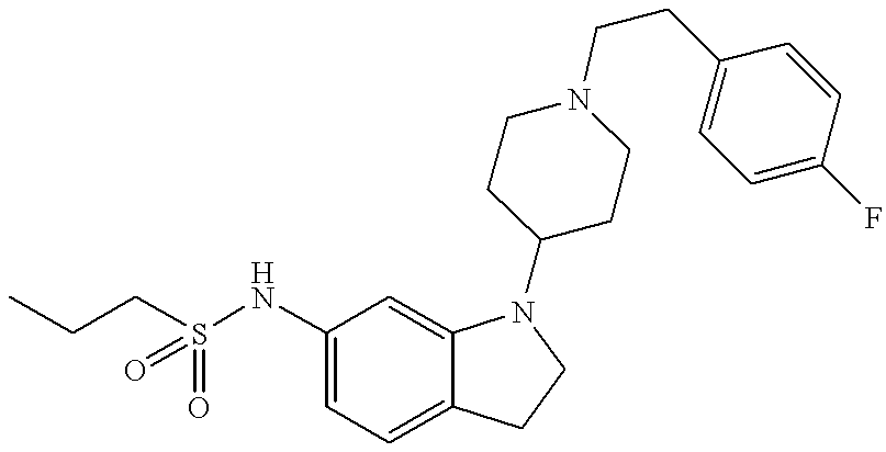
C1(NS(CCC)(=O)=O)=CC=C2C(=C1)N(C1CCN(CCC3=CC=C(F)C=C3)CC1)CC2
